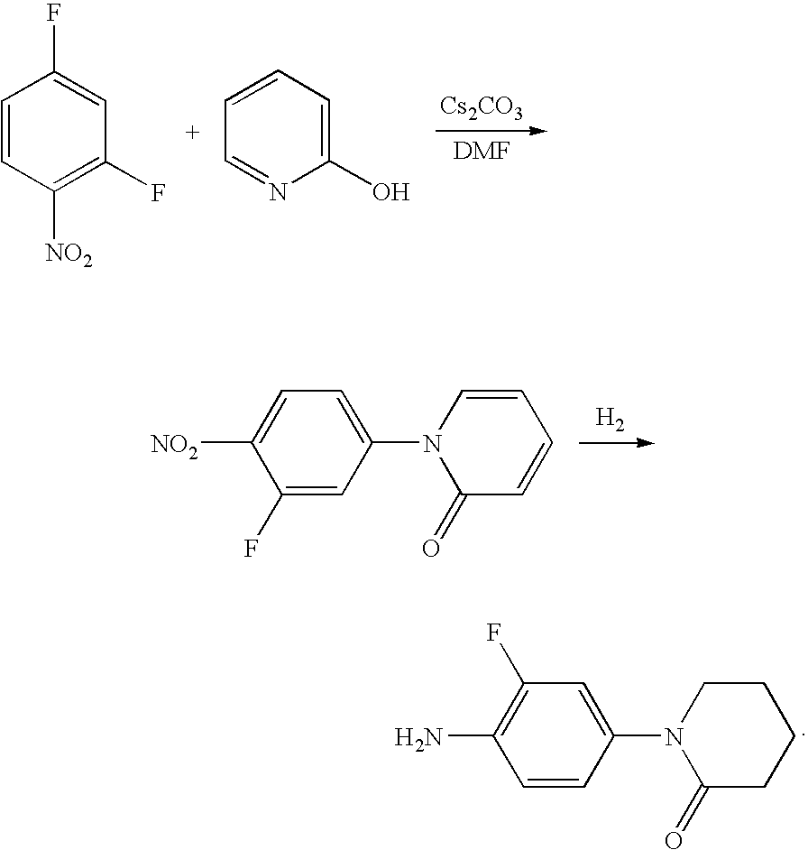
C1=CC([NO2])=C(F)C=C1F.C1=CC=C(O)N=C1.[Cs2CO3].C1(F)=CC(N2C(=O)C=CC=C2)=CC=C1[NO2].[H2].C1=CC(N2C(=O)CCCC2)=CC(F)=C1N
